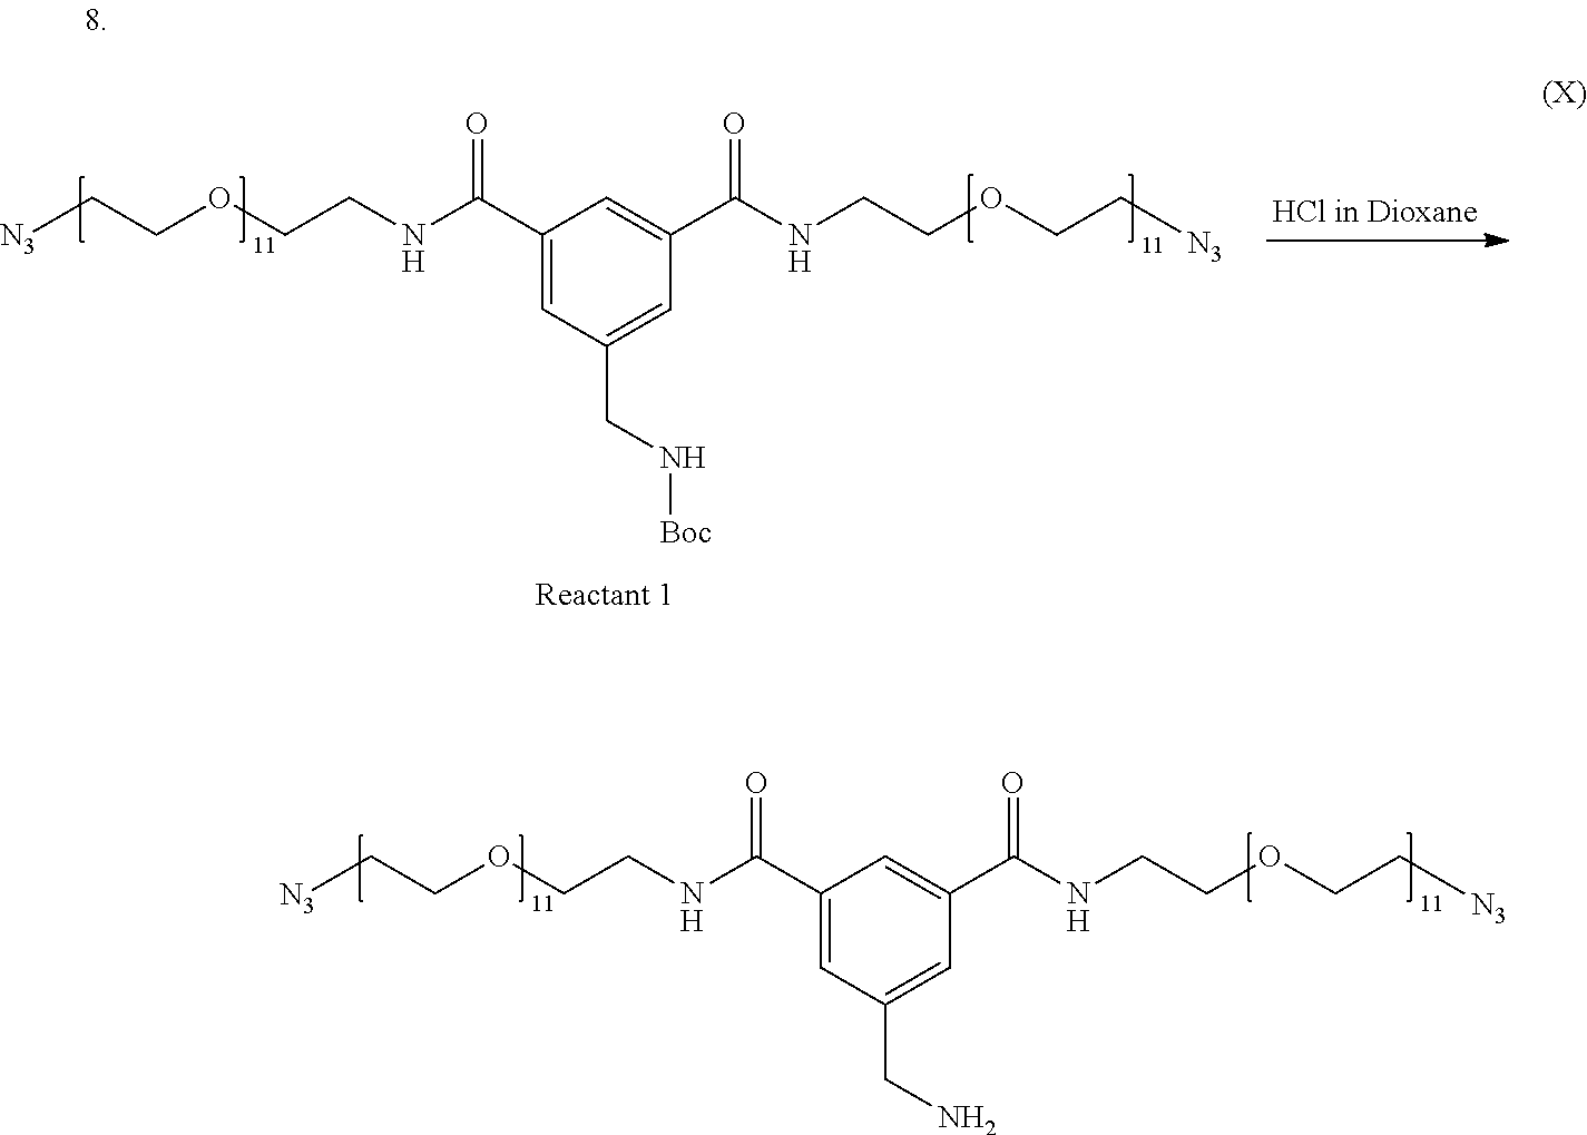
C1(C(NCCOCC[N3])=O)=CC(CN[Boc])=CC(C(NCCOCC[N3])=O)=C1.C1(C(NCCOCC[N3])=O)=CC(CN)=CC(C(NCCOCC[N3])=O)=C1
